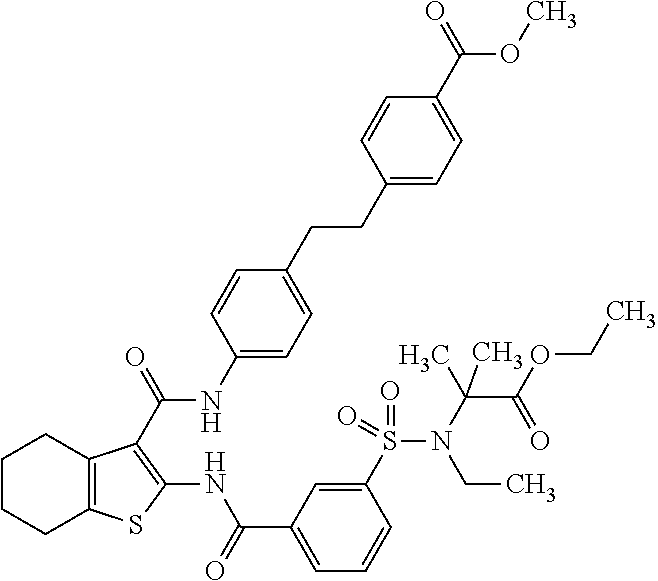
C1(CCC2=CC=C(NC(=O)C3=C(NC(C4=CC=CC(S(N(C(C(OCC)=O)(C)C)CC)(=O)=O)=C4)=O)SC4=C3CCCC4)C=C2)=CC=C(C(=O)OC)C=C1
